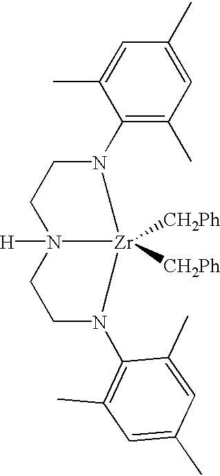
C1=C(C)C=C(C)C(N2[Zr]3([CH2Ph])([CH2Ph])N([H])(CC2)CCN3C2=C(C)C=C(C)C=C2C)=C1C
